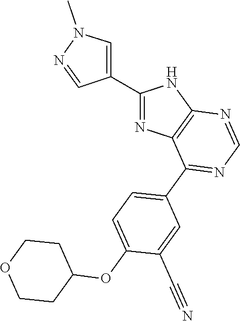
C1(C2=CN(C)N=C2)=NC2=C(N1)N=CN=C2C1=CC=C(OC2CCOCC2)C(C#N)=C1
